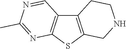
C12=C(SC3=C1C=NC(C)=N3)CNCC2
